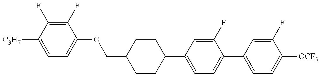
C1=C([C3H7])C(F)=C(F)C(OCC2CCC(C3=CC=C(C4=CC=C([OCF3])C(F)=C4)C(F)=C3)CC2)=C1
